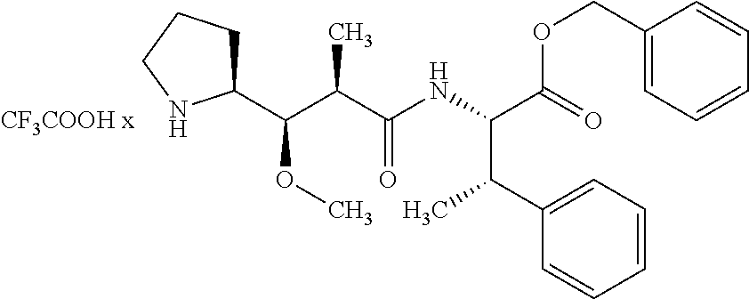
C1(C(OC)C(C(NC(C(=O)OCC2=CC=CC=C2)C(C2=CC=CC=C2)C)=O)C)CCCN1
